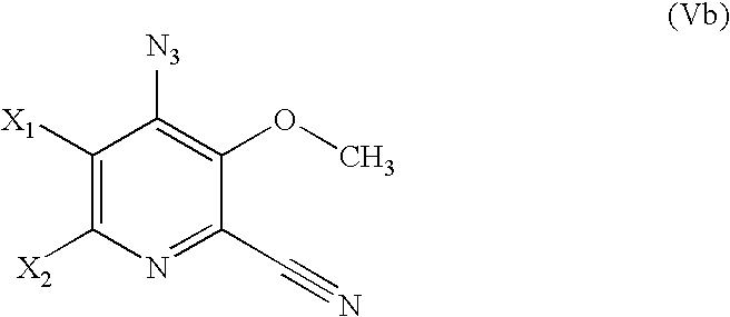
C1([X1])=C([X2])N=C(C#N)C(OC)=C1[N3]
